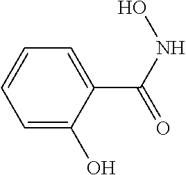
C1(C(NO)=O)=CC=CC=C1O
